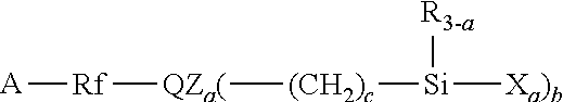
[A][Rf][QZa(][(CH2)c][Si]([Xa)b])[R3-a]
